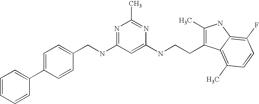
C1=C(C2=CC=CC=C2)C=CC(CNC2=NC(C)=NC(NCCC3=C(C)NC4=C(F)C=CC(C)=C34)=C2)=C1
